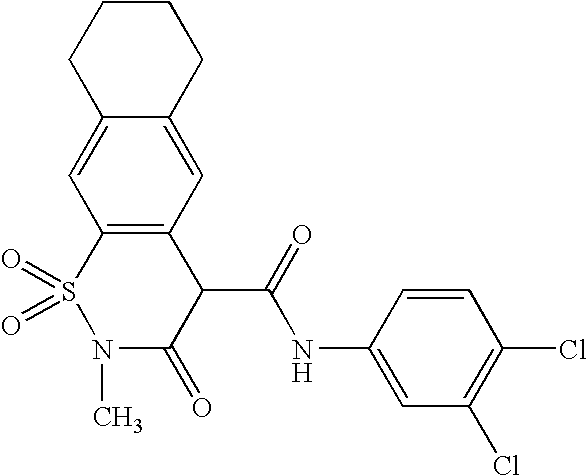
C12=CC3=C(C=C1CCCC2)C(C(=O)NC1=CC(Cl)=C(Cl)C=C1)C(=O)N(C)S3(=O)=O
